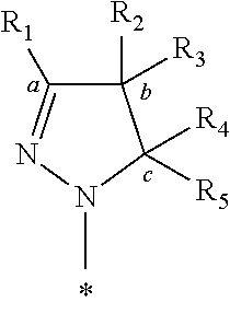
C1([R2])([R3])C([R1])=NN(C)C1([R4])[R5]
